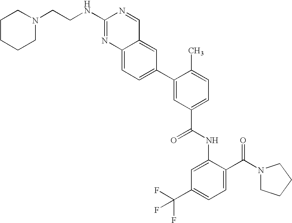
C12=CC=C(C3=CC(C(=O)NC4=CC(C(F)(F)F)=CC=C4C(N4CCCC4)=O)=CC=C3C)C=C1C=NC(NCCN1CCCCC1)=N2
